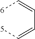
[6]C=CC=C[5]
